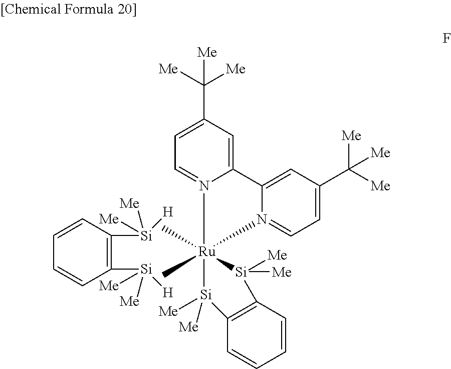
C1=CC([Si]([Me])([Me])[H])=C([Si]([Me])([Me])[H])C=C1.C1(C([Me])([Me])[Me])=CC=N2[Ru]3(C)(C)([Si]([Me])([Me])C4=C(C=CC=C4)[Si]3([Me])[Me])N3=CC=C(C([Me])([Me])[Me])C=C3C2=C1
